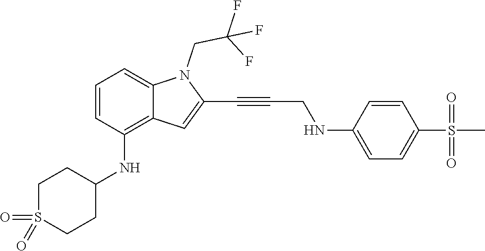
C1=C(NCC#CC2=CC3=C(NC4CCS(=O)(=O)CC4)C=CC=C3N2CC(F)(F)F)C=CC(S(C)(=O)=O)=C1
